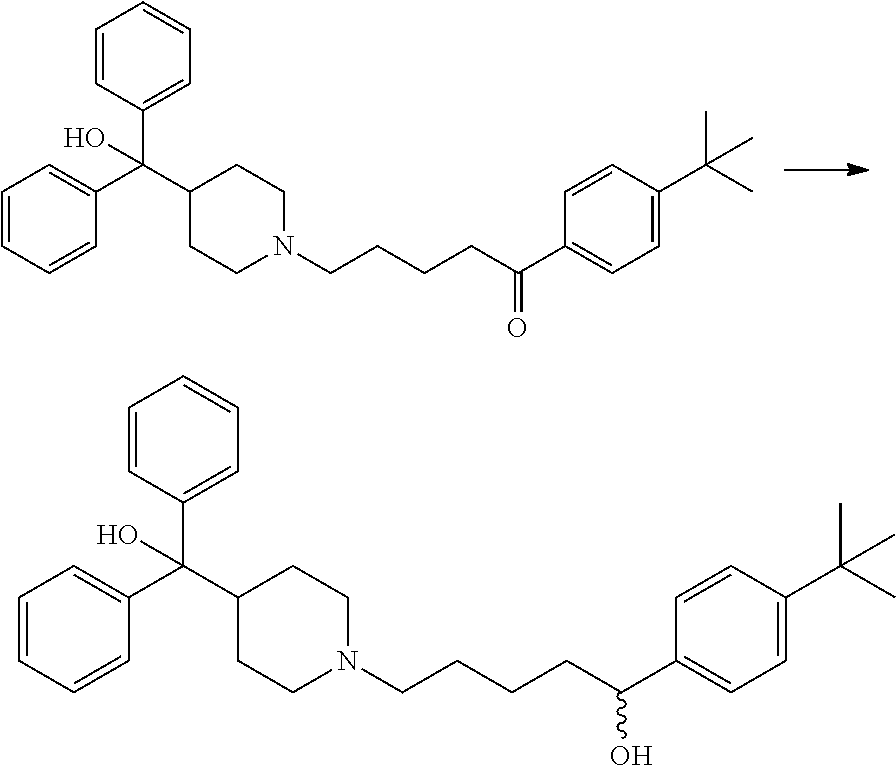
C1=CC(C(C2CCN(CCCCC(C3=CC=C(C(C)(C)C)C=C3)=O)CC2)(C2=CC=CC=C2)O)=CC=C1.C1=CC(C(C2CCN(CCCCC(C3=CC=C(C(C)(C)C)C=C3)O)CC2)(C2=CC=CC=C2)O)=CC=C1
